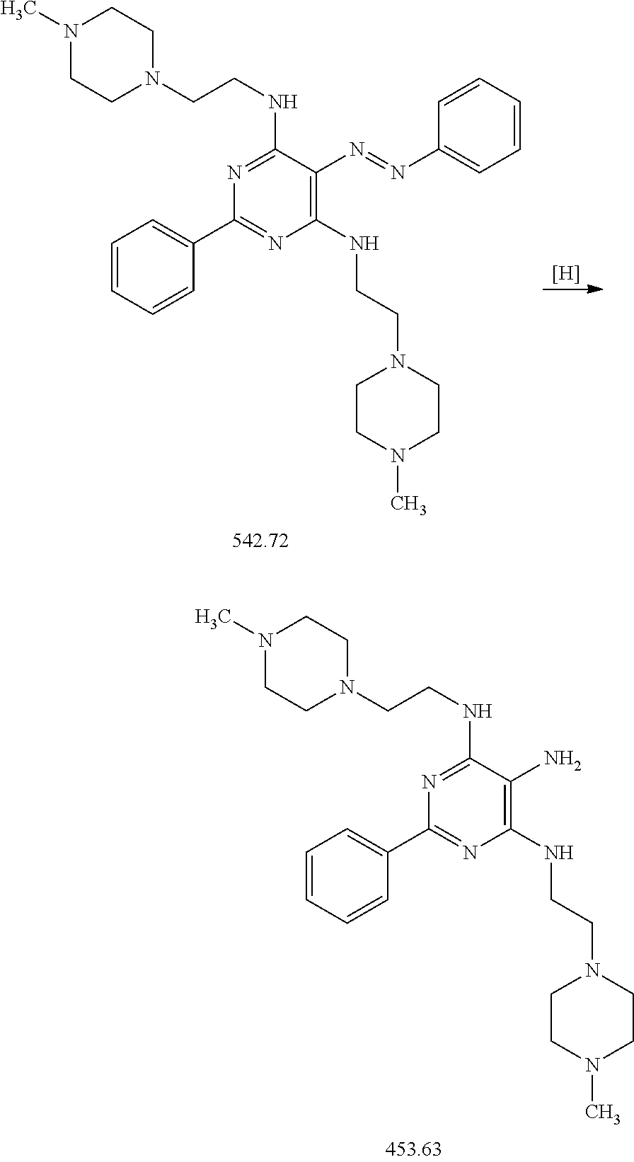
C1=CC=CC(C2=NC(NCCN3CCN(C)CC3)=C(N=NC3=CC=CC=C3)C(NCCN3CCN(C)CC3)=N2)=C1.[H].C1=CC=CC(C2=NC(NCCN3CCN(C)CC3)=C(N)C(NCCN3CCN(C)CC3)=N2)=C1
